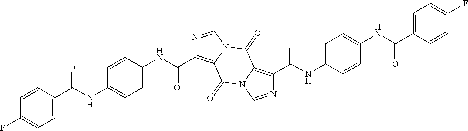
C1=C(C(NC2=CC=C(NC(=O)C3=C4N(C=N3)C(=O)C3=C(C(NC5=CC=C(NC(C6=CC=C(F)C=C6)=O)C=C5)=O)N=CN3C4=O)C=C2)=O)C=CC(F)=C1
